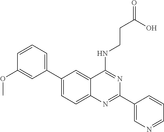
C1(C2=CC=CC(OC)=C2)=CC=C2C(=C1)C(NCCC(=O)O)=NC(C1=CN=CC=C1)=N2
